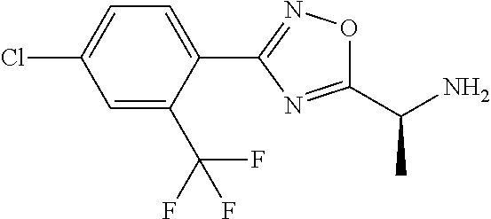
C1=C(Cl)C=C(C(F)(F)F)C(C2=NOC(C(N)C)=N2)=C1
